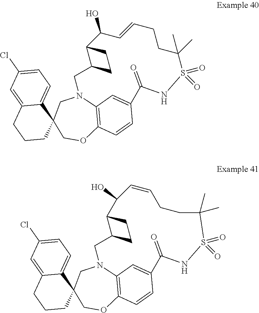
C1(Cl)=CC=C2C(=C1)CCCC21COC2=C3N(C1)CC1C(C(O)C=CCCC(C)(C)S(=O)(=O)NC(=O)C(=C3)C=C2)CC1.C1(Cl)=CC=C2C(=C1)CCCC21COC2=C3N(C1)CC1C(CC1)C(O)C=CCCC(C)(C)S(=O)(=O)NC(=O)C(=C3)C=C2
